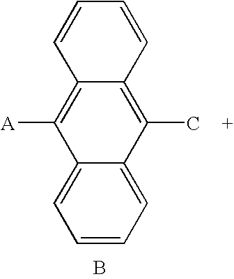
C1=CC=C2C(=C1)C([A])=C1C(=C2C)C=CC=C1.B
